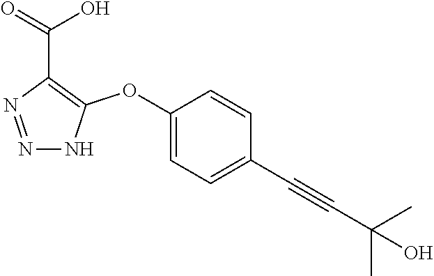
C1(OC2=C(C(=O)O)N=NN2)=CC=C(C#CC(C)(C)O)C=C1
